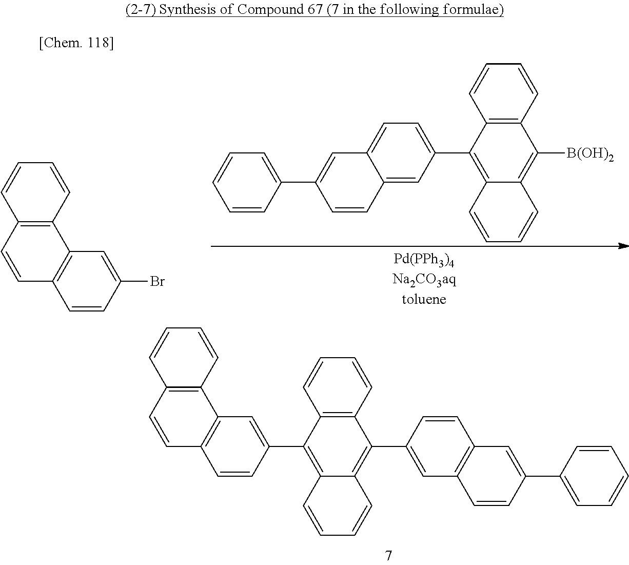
C12=C(C=CC3=C1C=C(Br)C=C3)C=CC=C2.C1(C2=C3C(=C([B(OH)2])C4=C2C=CC=C4)C=CC=C3)=CC=C2C(=C1)C=CC(C1=CC=CC=C1)=C2.C12=C(C=CC=C1)C(C1=CC3=C(C=C1)C=C(C1=CC=CC=C1)C=C3)=C1C(=C2C2=CC3=C(C=C2)C=CC2=C3C=CC=C2)C=CC=C1
